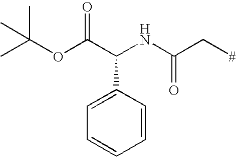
CC(OC(C(NC(C[#])=O)C1=CC=CC=C1)=O)(C)C
